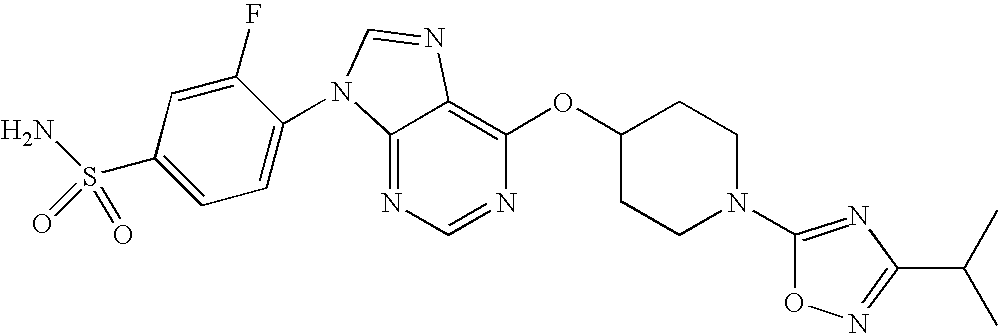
C12=NC=NC(OC3CCN(C4=NC(C(C)C)=NO4)CC3)=C1N=CN2C1=CC=C(S(N)(=O)=O)C=C1F
